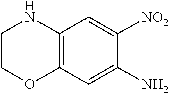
C12=C(C=C(N)C([NO2])=C1)OCCN2
